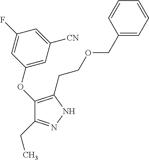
C1(OC2=CC([CN])=CC(F)=C2)=C(CCOCC2=CC=CC=C2)NN=C1CC
